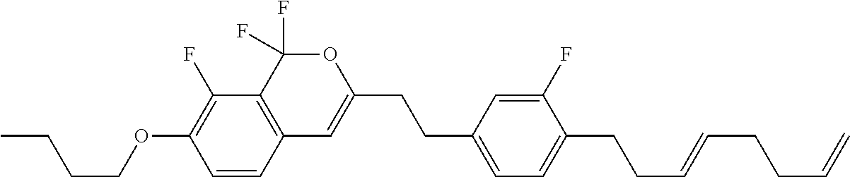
C1=CC2=C(C(F)=C1OCCCC)C(F)(F)OC(CCC1=CC=C(CCC=CCCC=C)C(F)=C1)=C2
